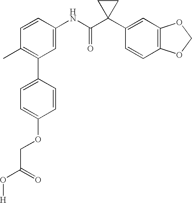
C1=C(NC(C2(C3=CC4=C(C=C3)OCO4)CC2)=O)C=CC(C)=C1C1=CC=C(OCC(O[H])=O)C=C1
